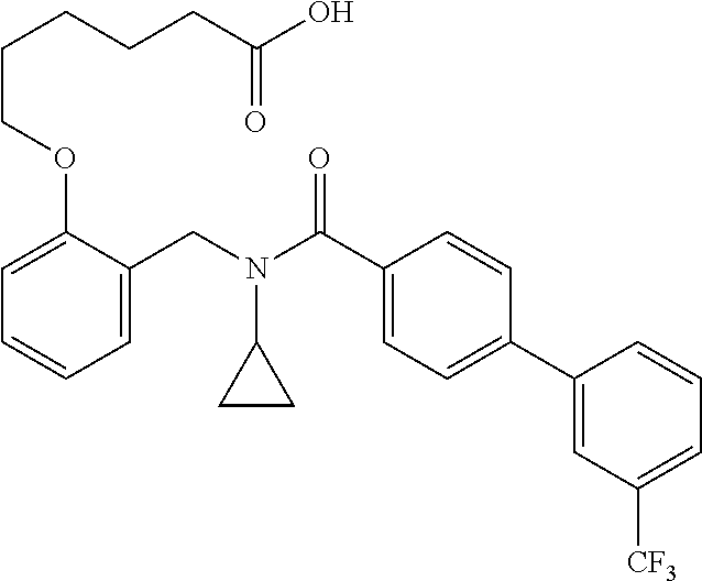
C1=C(CN(C(C2=CC=C(C3=CC([CF3])=CC=C3)C=C2)=O)C2CC2)C(OCCCCCC(O)=O)=CC=C1
